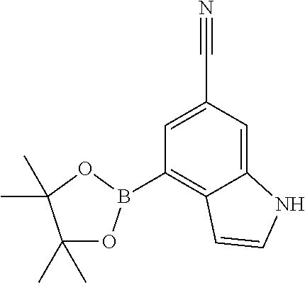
C1(C)(C)OB(C2=C3C(=CC(C#N)=C2)NC=C3)OC1(C)C
